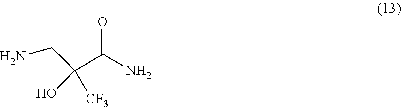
C(C(N)=O)(CN)(O)[CF3]
